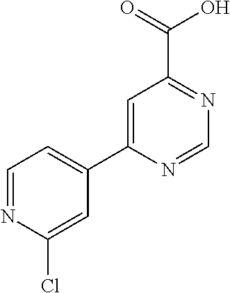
C1=C(C2=CC=NC(Cl)=C2)N=CN=C1C(=O)O
